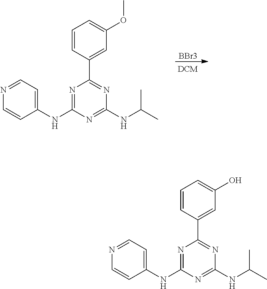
C1(NC2=NC(C3=CC(OC)=CC=C3)=NC(NC(C)C)=N2)=CC=NC=C1.[BBr3].C1(NC2=NC(C3=CC(O)=CC=C3)=NC(NC(C)C)=N2)=CC=NC=C1
